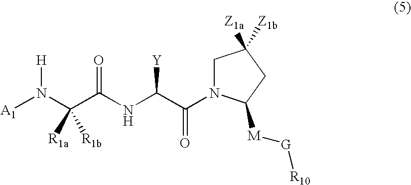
[A1]N(C(C(NC(C(=O)N1CC([Z1a])([Z1b])CC1[M][G][R10])[Y])=O)([R1a])[R1b])[H]
